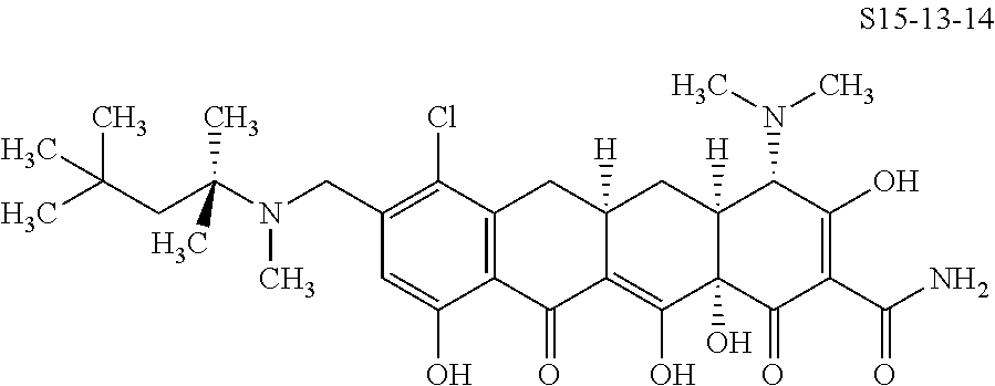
C12=C(C(=O)C3=C(O)C4(O)C([H])(CC3([H])C1)C(N(C)C)C(O)=C(C(N)=O)C4=O)C(O)=CC(CN(C(CC(C)(C)C)(C)C)C)=C2Cl
